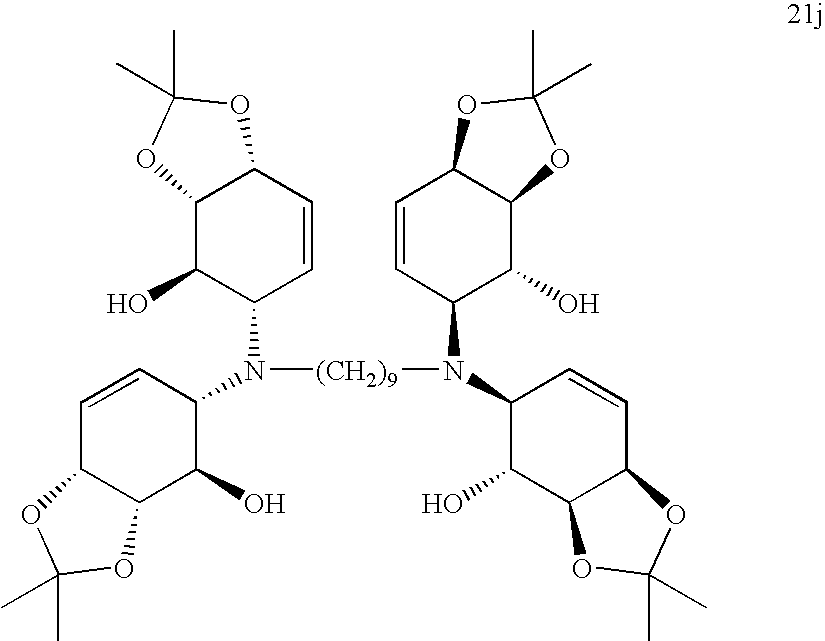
C1=CC(N([(CH2)9]N(C2C(O)C3C(C=C2)OC(C)(C)O3)C2C(O)C3C(C=C2)OC(C)(C)O3)C2C=CC3C(C2O)OC(C)(C)O3)C(O)C2C1OC(C)(C)O2
